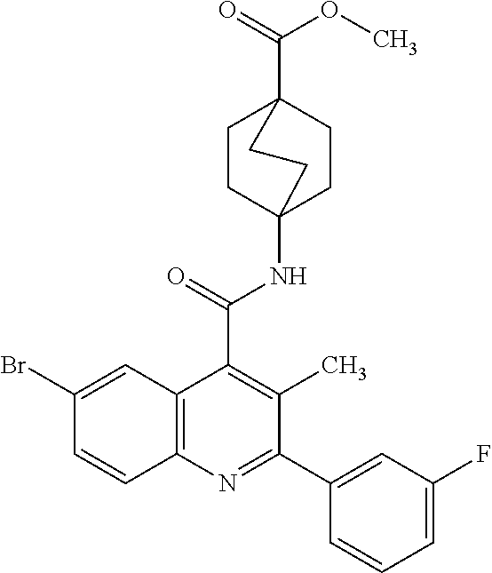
C1CC2(NC(=O)C3=C(C)C(C4=CC(F)=CC=C4)=NC4=C3C=C(Br)C=C4)CCC1(C(=O)OC)CC2
